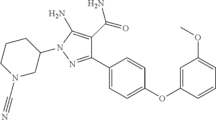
C1(C2=CC=C(OC3=CC(OC)=CC=C3)C=C2)=NN(C2CCCN(C#N)C2)C(N)=C1C(=O)N
